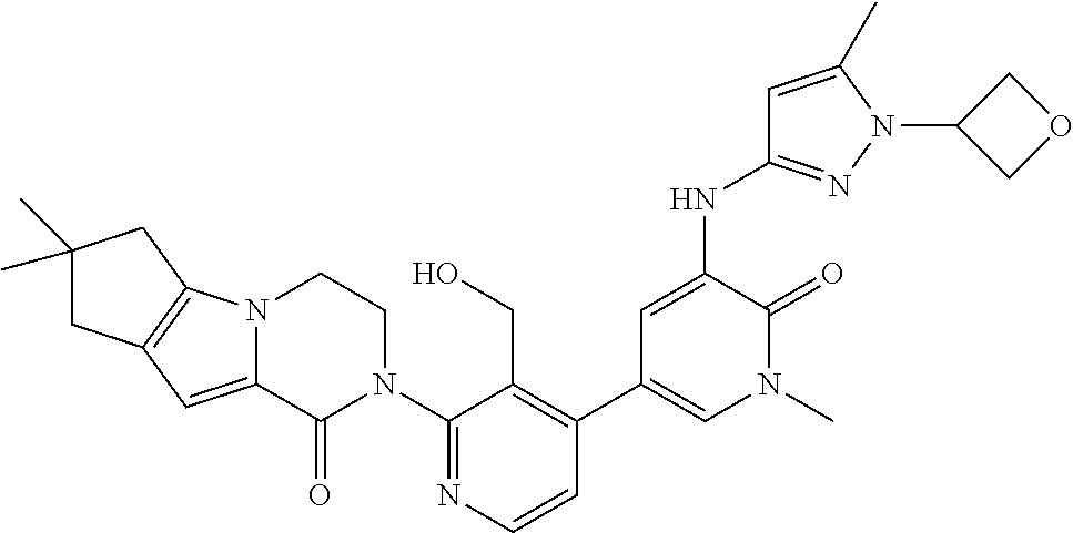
C12=C(N3C(=C1)C(=O)N(C1=NC=CC(C4=CN(C)C(=O)C(NC5=NN(C6COC6)C(C)=C5)=C4)=C1CO)CC3)CC(C)(C)C2
